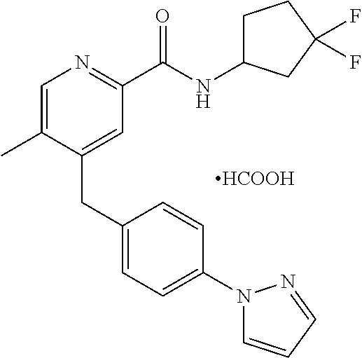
C1=C(C)C(CC2=CC=C(N3C=CC=N3)C=C2)=CC(C(NC2CCC(F)(F)C2)=O)=N1.[HCOOH]
